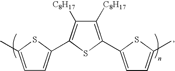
C1(C2=C([C8H17])C([C8H17])=C(C3=CC=C(C)S3)S2)=CC=C(C)S1
